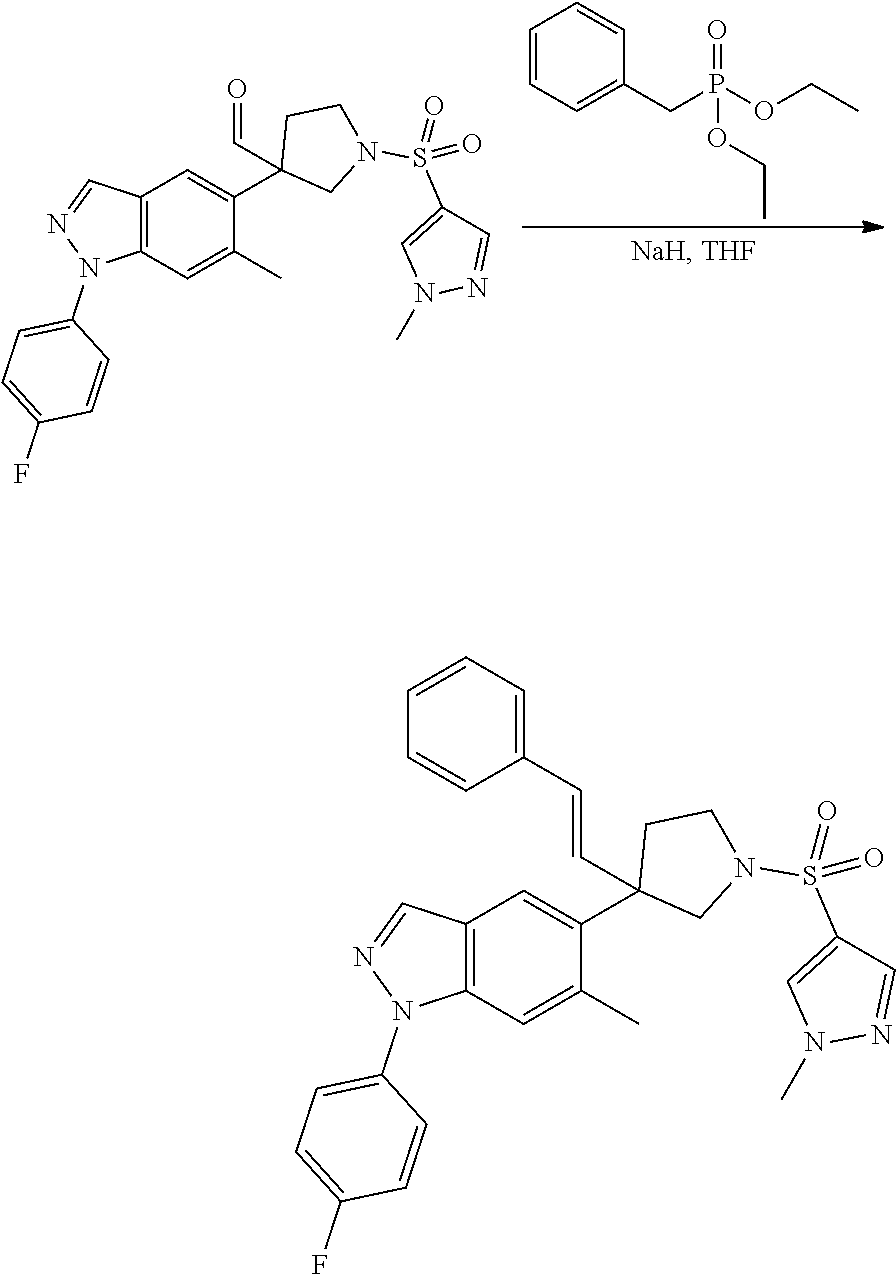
C1=CC=C(CP(OCC)(=O)OCC)C=C1.C12=C(C=C(C)C(C3(C=O)CN(S(=O)(C4=CN(C)N=C4)=O)CC3)=C1)N(C1=CC=C(F)C=C1)N=C2.C12=C(C=C(C)C(C3(C=CC4=CC=CC=C4)CN(S(=O)(C4=CN(C)N=C4)=O)CC3)=C1)N(C1=CC=C(F)C=C1)N=C2
